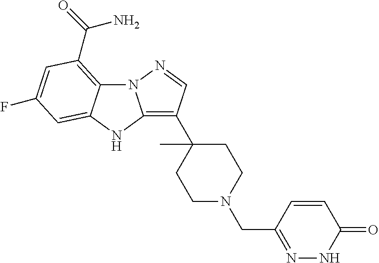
N12C3=C(C(=O)N)C=C(F)C=C3NC1=C(C1(C)CCN(CC3=NNC(=O)C=C3)CC1)C=N2
